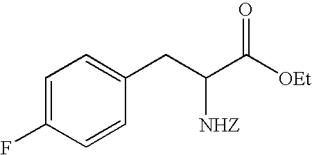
C1=C(F)C=CC(CC(C([OEt])=O)[NHZ])=C1
